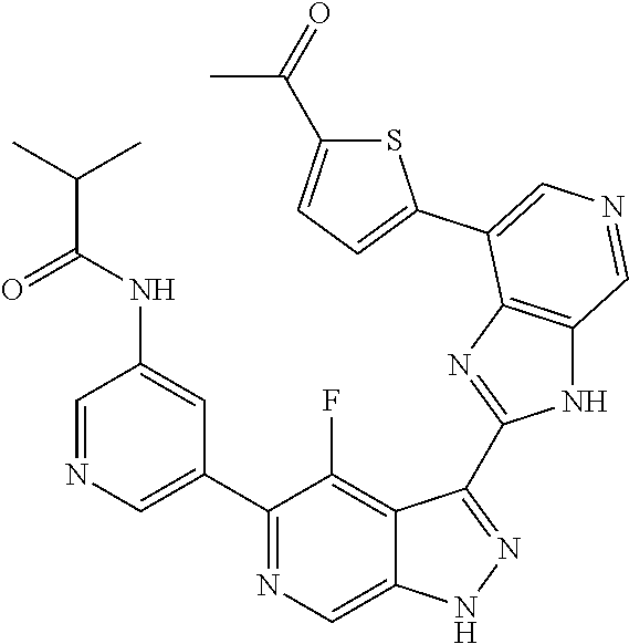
C1(C2=CN=CC(NC(C(C)C)=O)=C2)=NC=C2C(=C1F)C(C1=NC3=C(N1)C=NC=C3C1=CC=C(C(=O)C)S1)=NN2
